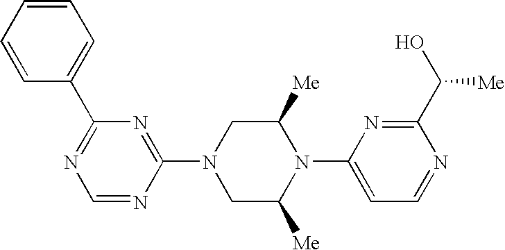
C1(N2CC([Me])N(C3=CC=NC(C(O)[Me])=N3)C([Me])C2)=NC(C2=CC=CC=C2)=NC=N1
